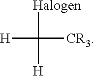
[H]C([Halogen])([H])[CR3]
